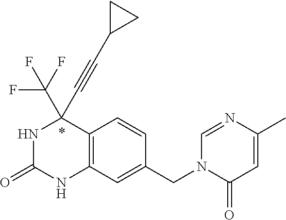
N1C(=O)NC2=C(C1(C#CC1CC1)C(F)(F)F)C=CC(CN1C(=O)C=C(C)N=C1)=C2
